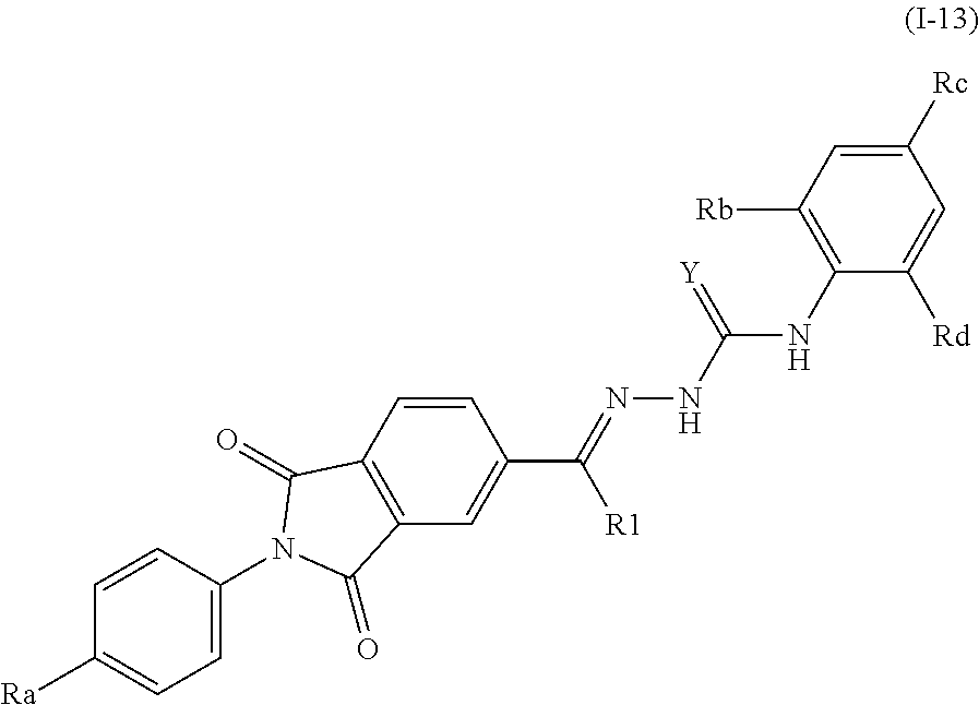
C12=C(C=C(C(=NNC(NC3=C([Rb])C=C([Rc])C=C3[Rd])=[Y])[R1])C=C1)C(=O)N(C1=CC=C([Ra])C=C1)C2=O
